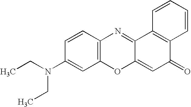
C12=C(C=CC(N(CC)CC)=C1)N=C1C(=CC(=O)C3=C1C=CC=C3)O2
